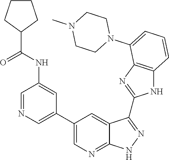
C1=NC=C(C2=CN=C3C(=C2)C(C2=NC4=C(N2)C=CC=C4N2CCN(C)CC2)=NN3)C=C1NC(C1CCCC1)=O
